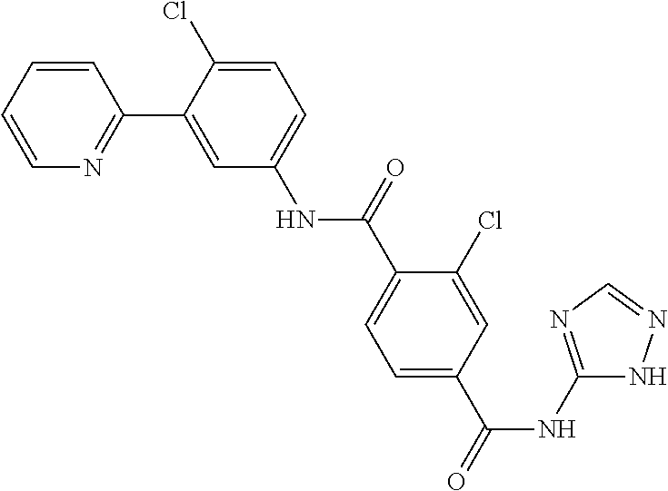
C1=CC=CN=C1C1=CC(NC(=O)C2=CC=C(C(NC3=NC=NN3)=O)C=C2Cl)=CC=C1Cl
